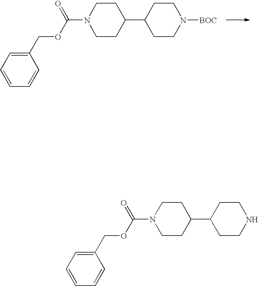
N1(C(OCC2=CC=CC=C2)=O)CCC(C2CCN([BOC])CC2)CC1.N1(C(OCC2=CC=CC=C2)=O)CCC(C2CCNCC2)CC1
